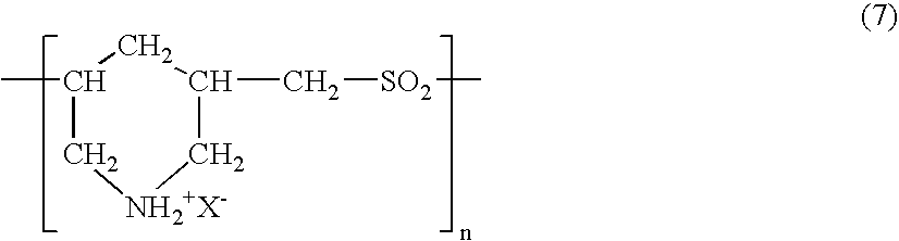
C1(C)C[NH2+X-]CC(C[SO2]C)C1
